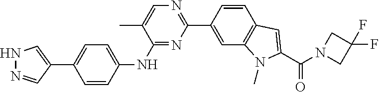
C1(NC2=CC=C(C3=CNN=C3)C=C2)=NC(C2=CC3=C(C=C2)C=C(C(N2CC(F)(F)C2)=O)N3C)=NC=C1C
